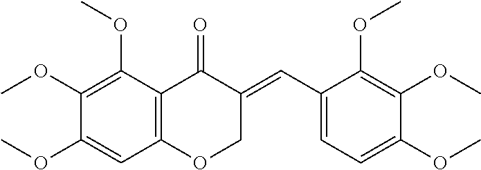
C12=C(C(OC)=C(OC)C(OC)=C1)C(=O)C(=CC1=CC=C(OC)C(OC)=C1OC)CO2
